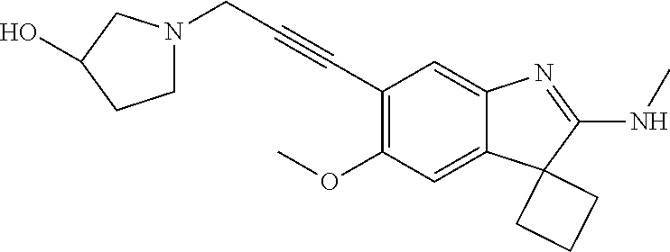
C(C1=C(OC)C=C2C(=C1)N=C(NC)C21CCC1)#CCN1CCC(O)C1
